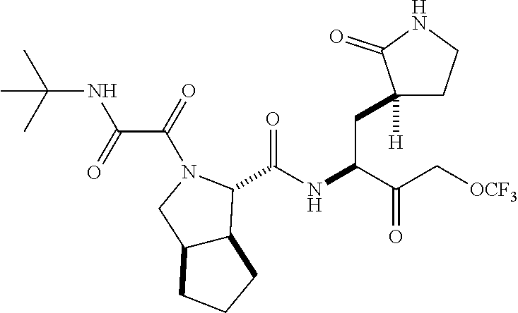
CC(NC(C(N1CC2C(CCC2)C1C(NC(CC1([H])CCNC1=O)C(=O)C[OCF3])=O)=O)=O)(C)C
